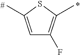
C1=C(C)SC(C)=C1F
